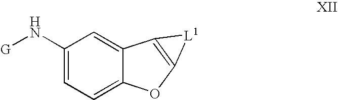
C1(N[G])=CC=C2C(=C1)C1=C(O2)[L1]1
